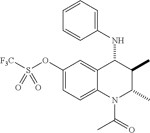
C1(OS([F3C])(=O)=O)=CC=C2C(=C1)C(NC1=CC=CC=C1)C(C)C(C)N2C(C)=O
